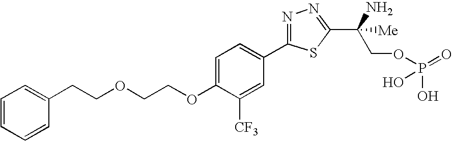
C1(CCOCCOC2=CC=C(C3=NN=C(C(N)(COP(=O)(O)O)[Me])S3)C=C2[CF3])=CC=CC=C1
